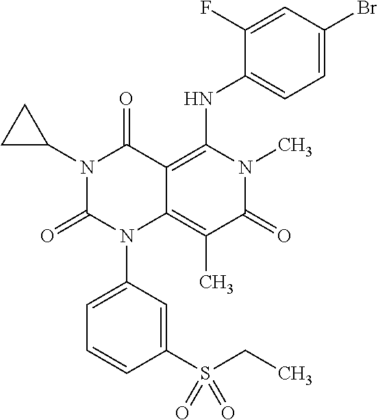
N1(C2CC2)C(=O)N(C2=CC=CC(S(CC)(=O)=O)=C2)C2=C(C)C(=O)N(C)C(NC3=CC=C(Br)C=C3F)=C2C1=O
